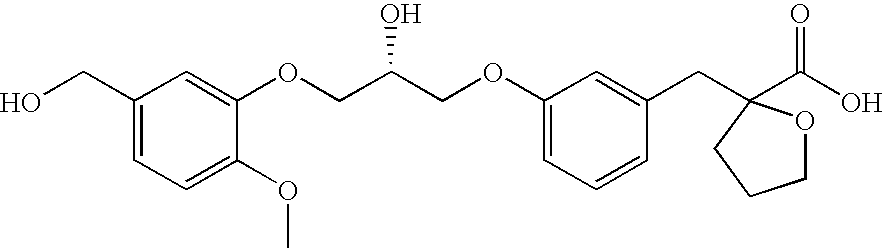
C(COC1=CC=CC(CC2(C(O)=O)OCCC2)=C1)(COC1=CC(CO)=CC=C1OC)O
